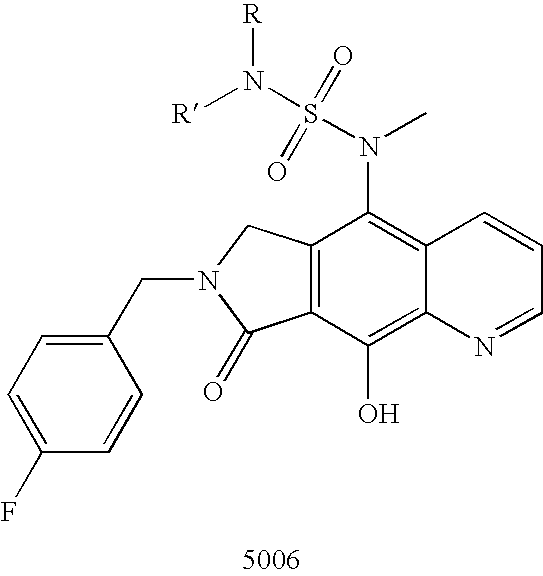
C12=C(C(O)=C3C(=C1N(S(=O)(N([R])[R])=O)C)C=CC=N3)C(=O)N(CC1=CC=C(F)C=C1)C2
